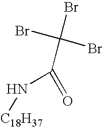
N(C(=O)C(Br)(Br)Br)[C18H37]
